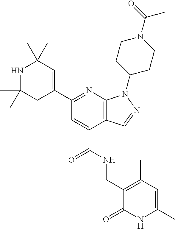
C1CC(N2C3=C(C(C(NCC4=C(C)C=C(C)NC4=O)=O)=CC(C4=CC(C)(C)NC(C)(C)C4)=N3)C=N2)CCN1C(C)=O
